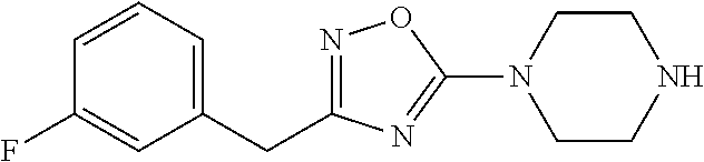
C(C1=CC=CC(F)=C1)C1=NOC(N2CCNCC2)=N1
